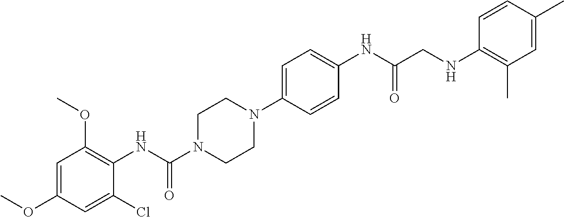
C1=C(OC)C=C(Cl)C(NC(N2CCN(C3=CC=C(NC(=O)CNC4=C(C)C=C(C)C=C4)C=C3)CC2)=O)=C1OC
